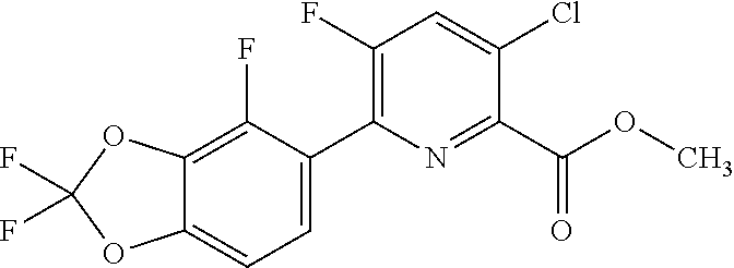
FC1(F)OC2=C(F)C(C3=C(F)C=C(Cl)C(C(OC)=O)=N3)=CC=C2O1
